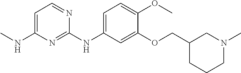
C1=C(NC)N=C(NC2=CC=C(OC)C(OCC3CCCN(C)C3)=C2)N=C1
